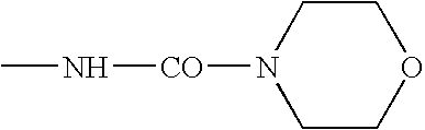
C1COCCN1[CO]NC
